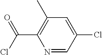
N1=CC(Cl)=CC(C)=C1C(Cl)=O
